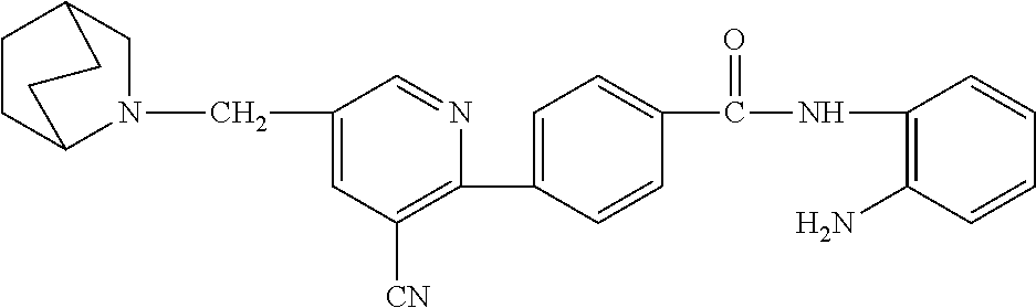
C1(C2=CC=C(C(NC3=C(N)C=CC=C3)=O)C=C2)=C([CN])C=C(CN2CC3CCC2CC3)C=N1
